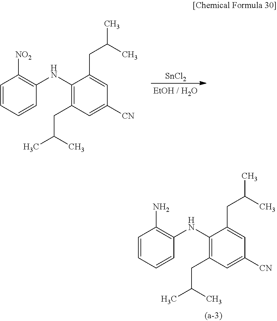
C1=CC=CC(NC2=C(CC(C)C)C=C([CN])C=C2CC(C)C)=C1N.C1=CC=CC(NC2=C(CC(C)C)C=C([CN])C=C2CC(C)C)=C1[NO2].[SnCl2]
